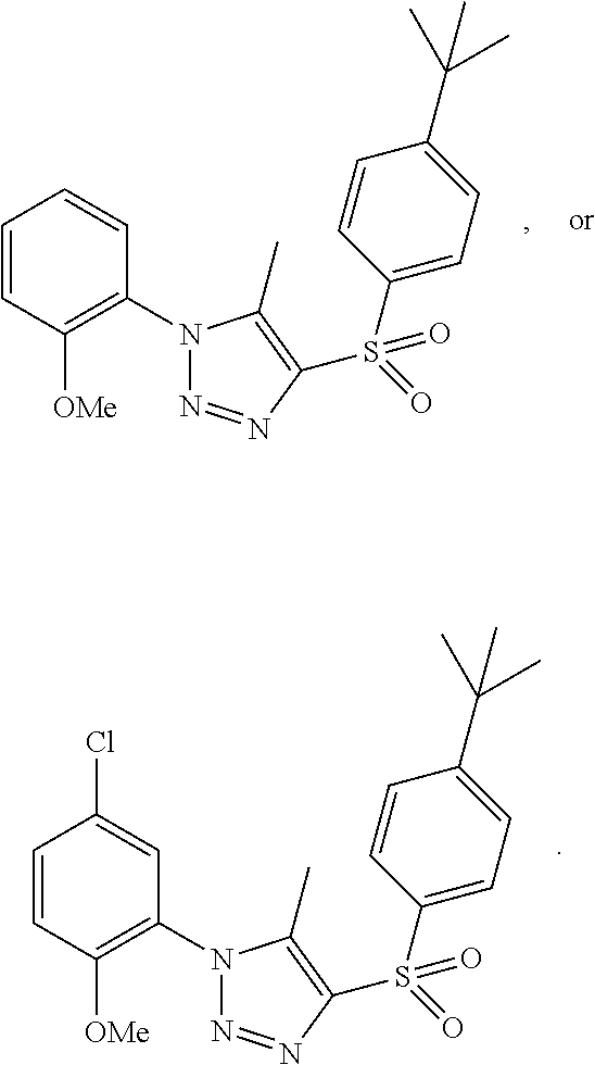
C1=CC([OMe])=C(N2N=NC(S(=O)(C3=CC=C(C(C)(C)C)C=C3)=O)=C2C)C=C1.C1=CC([OMe])=C(N2N=NC(S(=O)(C3=CC=C(C(C)(C)C)C=C3)=O)=C2C)C=C1Cl
